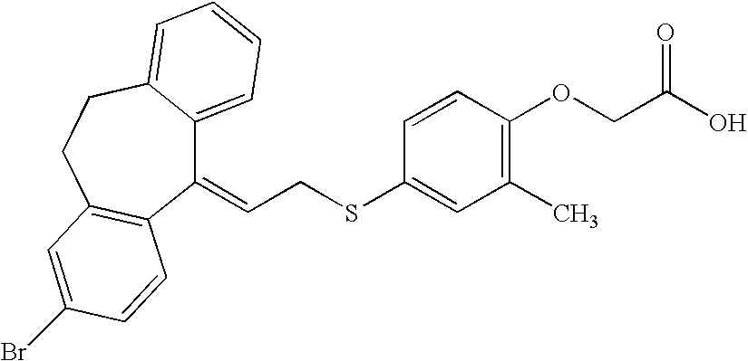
C1(=CCSC2=CC(C)=C(OCC(O)=O)C=C2)C2=CC=CC=C2CCC2=C1C=CC(Br)=C2
